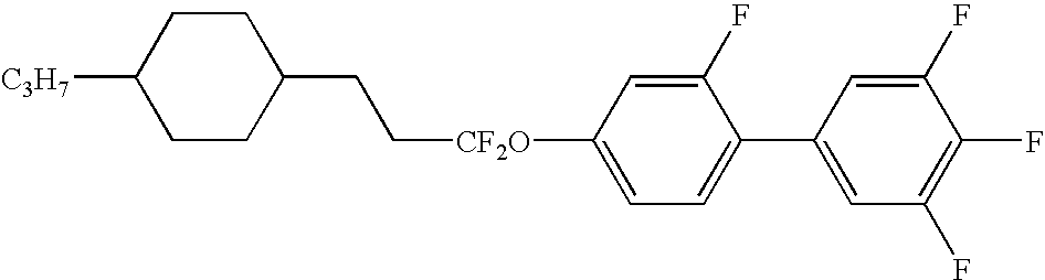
C([CF2O]C1=CC=C(C2=CC(F)=C(F)C(F)=C2)C(F)=C1)CC1CCC([C3H7])CC1
